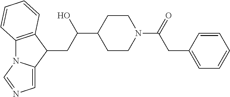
C12=C(C(CC(C3CCN(C(=O)CC4=CC=CC=C4)CC3)O)C3=CN=CN13)C=CC=C2
